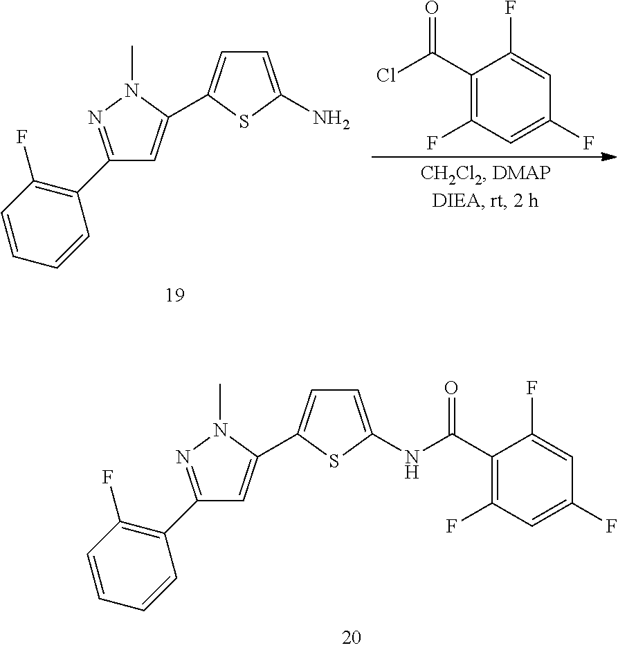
C1(C2=NN(C)C(C3=CC=C(NC(C4=C(F)C=C(F)C=C4F)=O)S3)=C2)=C(F)C=CC=C1.C1(C2=NN(C)C(C3=CC=C(N)S3)=C2)=C(F)C=CC=C1.C1(C(Cl)=O)=C(F)C=C(F)C=C1F
